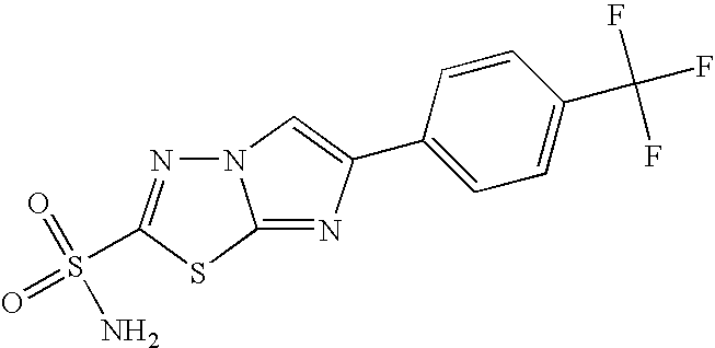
N12N=C(S(=O)(=O)N)SC1=NC(C1=CC=C(C(F)(F)F)C=C1)=C2
